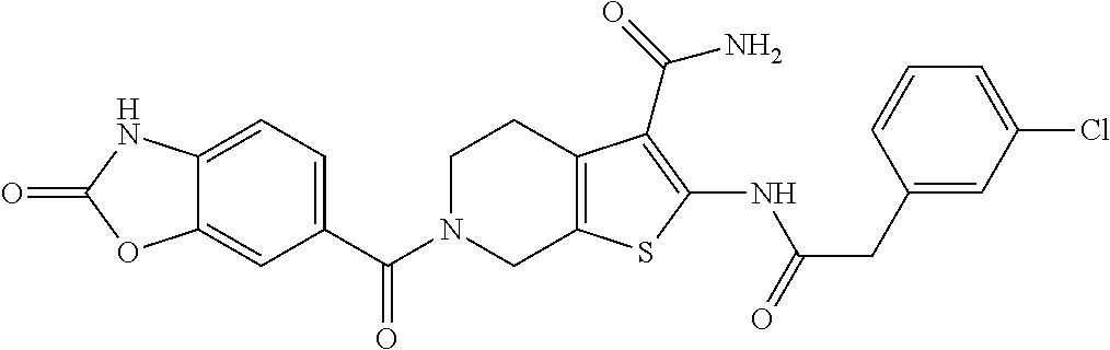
C1(C(N2CC3=C(CC2)C(C(N)=O)=C(NC(=O)CC2=CC(Cl)=CC=C2)S3)=O)=CC=C2C(=C1)OC(=O)N2
